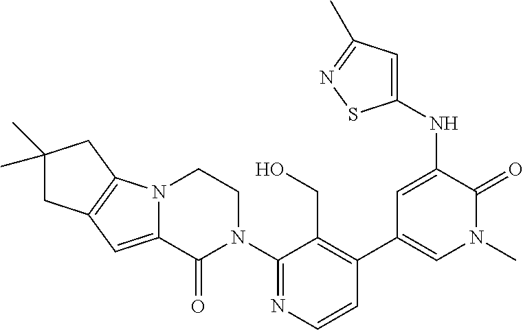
C12=C(N3C(=C1)C(=O)N(C1=NC=CC(C4=CN(C)C(=O)C(NC5=CC(C)=NS5)=C4)=C1CO)CC3)CC(C)(C)C2
